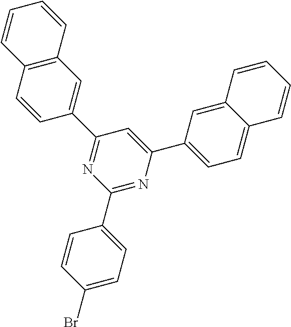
C1(C2=CC(C3=CC4=C(C=C3)C=CC=C4)=NC(C3=CC=C(Br)C=C3)=N2)=CC=C2C(=C1)C=CC=C2
